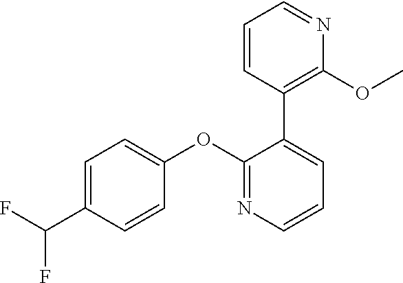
C1=C(C(F)F)C=CC(OC2=NC=CC=C2C2=C(OC)N=CC=C2)=C1
